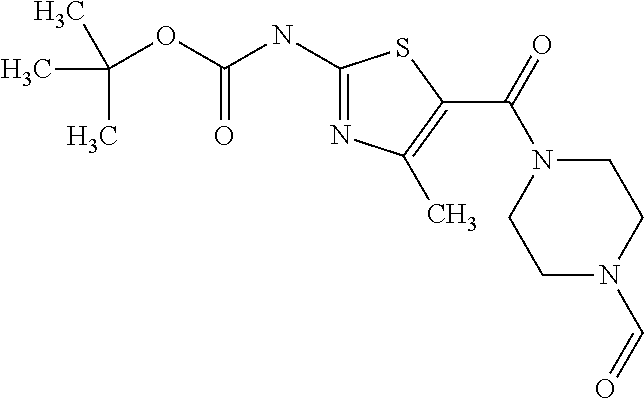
C1(NC(=O)OC(C)(C)C)=NC(C)=C(C(=O)N2CCN(C=O)CC2)S1
